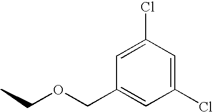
CCOCC1=CC(Cl)=CC(Cl)=C1
